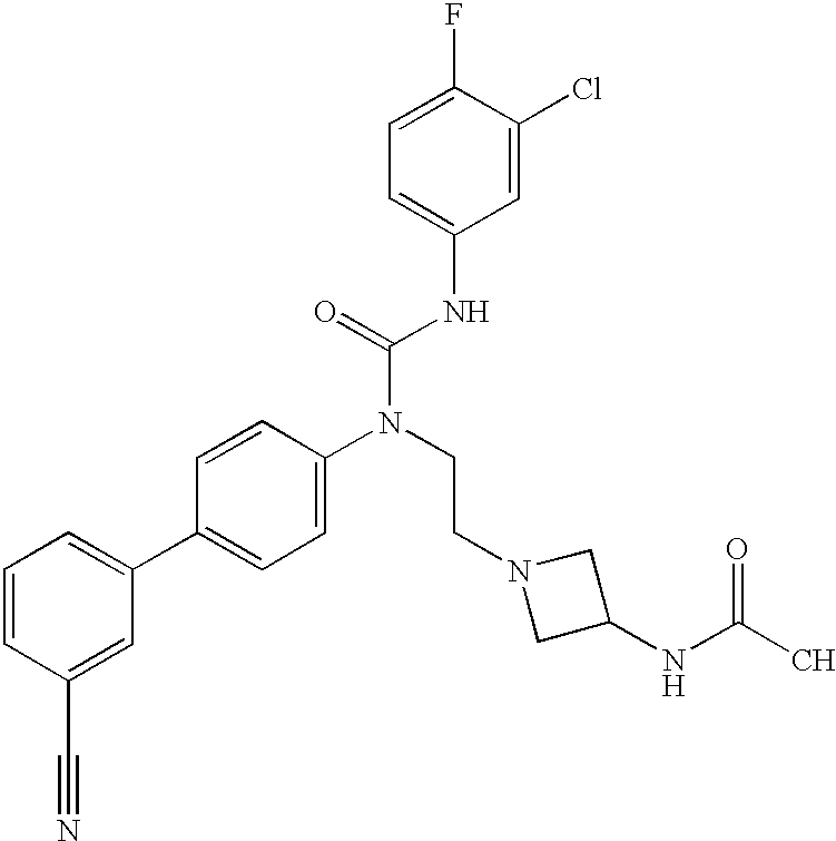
C1=CC(C#N)=CC(C2=CC=C(N(CCN3CC(NC(C)=O)C3)C(=O)NC3=CC=C(F)C(Cl)=C3)C=C2)=C1
